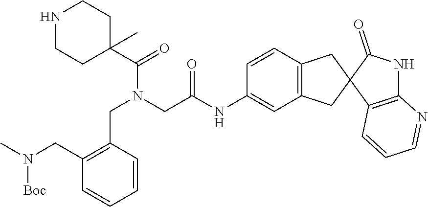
N1CCC(C(N(CC(NC2=CC3=C(C=C2)CC2(C3)C3=C(NC2=O)N=CC=C3)=O)CC2=C(CN(C)[Boc])C=CC=C2)=O)(C)CC1
